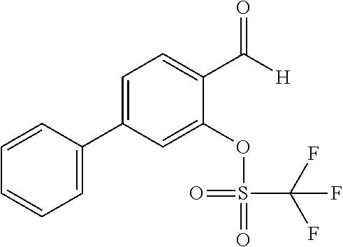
C1=CC=C(C2=CC=C(C([H])=O)C(OS(=O)(=O)C(F)(F)F)=C2)C=C1
